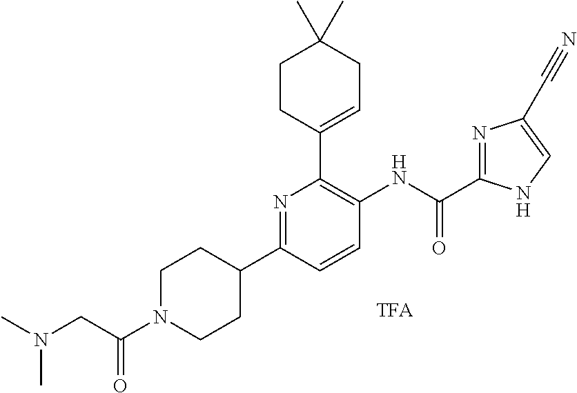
C1N(C(=O)CN(C)C)CCC(C2=NC(C3=CCC(C)(C)CC3)=C(NC(=O)C3=NC(C#N)=CN3)C=C2)C1
